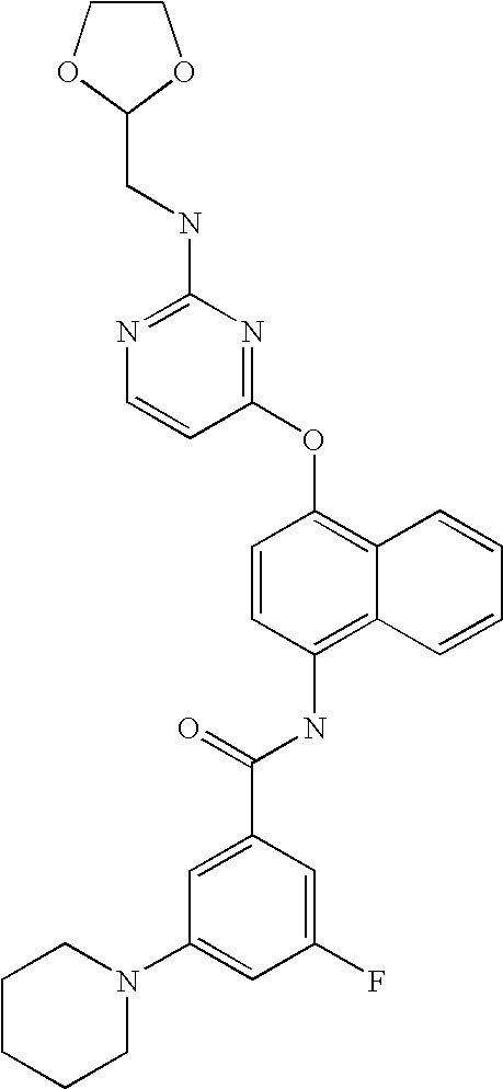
N1=C(NCC2OCCO2)N=C(OC2=C3C(=C(NC(C4=CC(N5CCCCC5)=CC(F)=C4)=O)C=C2)C=CC=C3)C=C1
